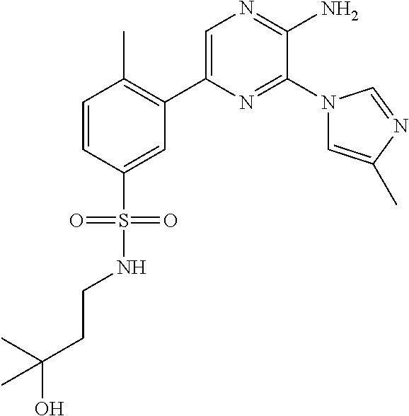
C1(C2=C(C)C=CC(S(=O)(=O)NCCC(O)(C)C)=C2)=CN=C(N)C(N2C=C(C)N=C2)=N1
